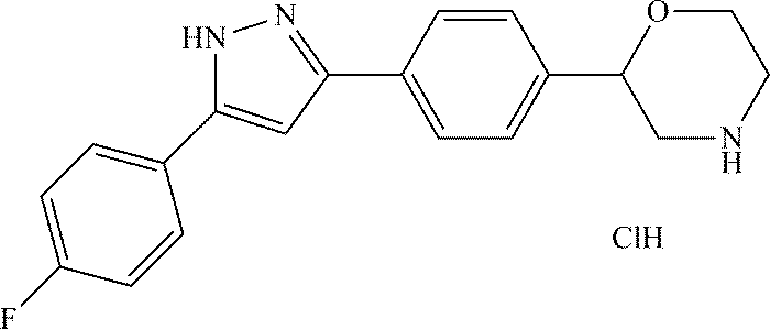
Cl.C1=CC(C2CNCCO2)=CC=C1C1=NNC(C2=CC=C(F)C=C2)=C1
